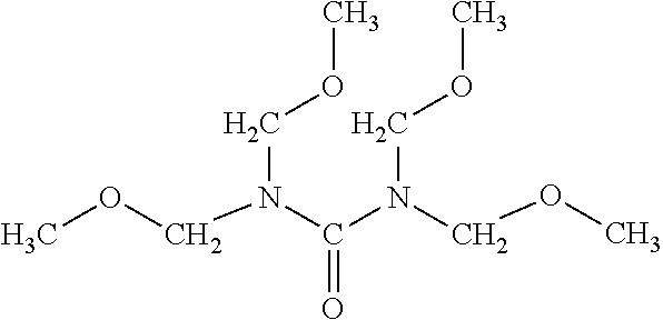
C(N(C(N(COC)COC)=O)COC)OC
